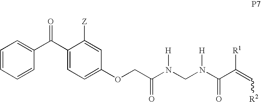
C1=CC(C(C2=CC=C(OCC(N(CN(C(C(=C[R2])[R1])=O)[H])[H])=O)C=C2[Z])=O)=CC=C1
